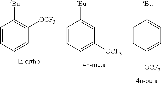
C1=CC=CC([OCF3])=C1[tBu].C1=CC=C([OCF3])C=C1[tBu].C1=CC([OCF3])=CC=C1[tBu]
